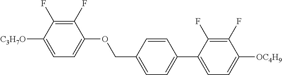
C1(F)=C(F)C([C3H7O])=CC=C1OCC1=CC=C(C2=CC=C([OC4H9])C(F)=C2F)C=C1
